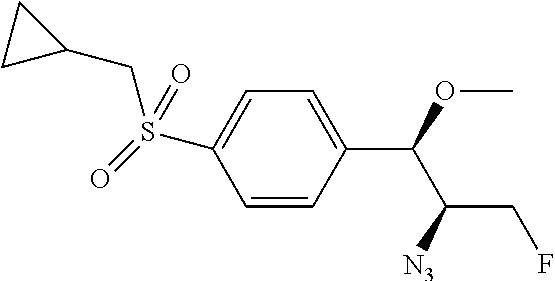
C1=CC(C(OC)C([N3])CF)=CC=C1S(CC1CC1)(=O)=O
